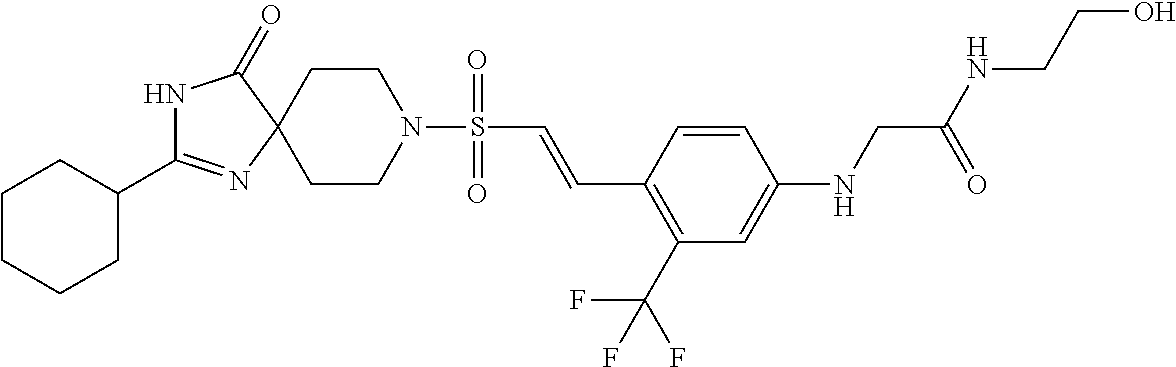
C1CN(S(C=CC2=C(C(F)(F)F)C=C(NCC(NCCO)=O)C=C2)(=O)=O)CCC12N=C(C1CCCCC1)NC2=O
